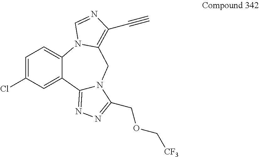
C12=NN=C(COC[CF3])N1CC1=C(C#C)N=CN1C1=CC=C(Cl)C=C21
